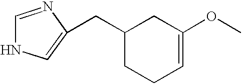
C1(CC2=CNC=N2)CCC=C(OC)C1
